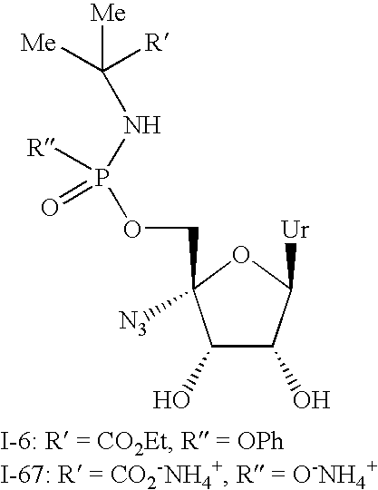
C1(O)C(O)C([Ur])OC1(COP(NC([Me])([R])[Me])(=O)[R])[N3]
